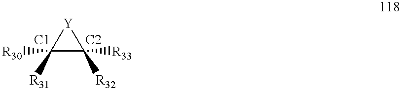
C1([R30])([R31])C([R33])([R32])[Y]1.[C1].[C2]
